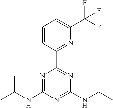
N(C1=NC(C2=NC(C(F)(F)F)=CC=C2)=NC(NC(C)C)=N1)C(C)C
